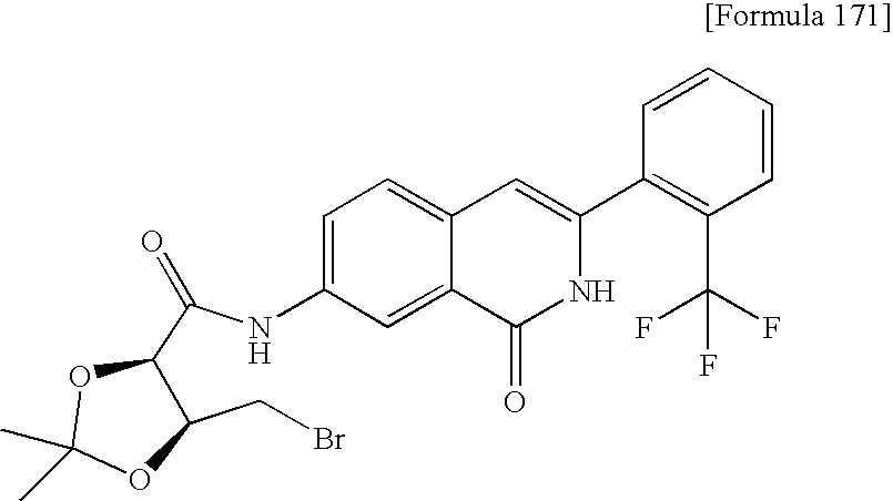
C1=C(NC(=O)C2C(CBr)OC(C)(C)O2)C=C2C(=C1)C=C(C1=C(C(F)(F)F)C=CC=C1)NC2=O
